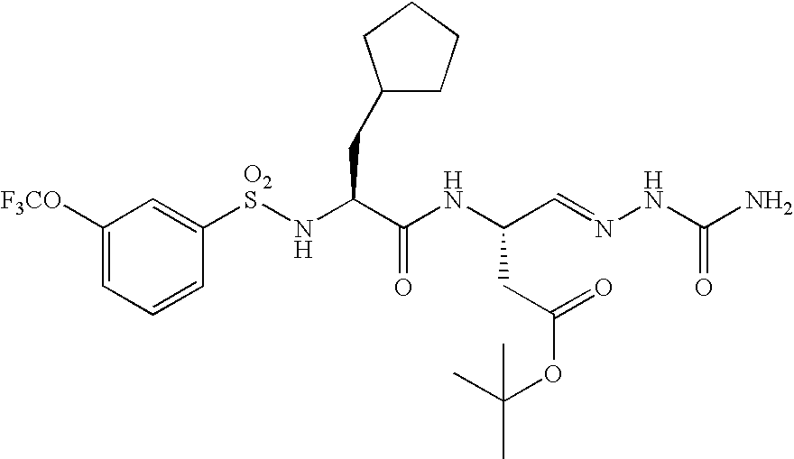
C1(CC(N[O2S]C2=CC([F3CO])=CC=C2)C(NC(CC(=O)OC(C)(C)C)C=NNC(N)=O)=O)CCCC1
